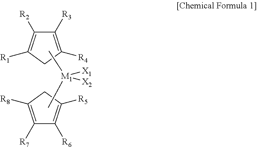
C1([R3])=C([R4])CC([R1])=C1[R2].C[M1](C)([X1])[X2].C1([R6])=C([R5])CC([R8])=C1[R7]
